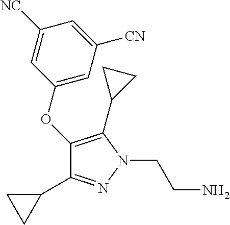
C1(OC2=CC([CN])=CC([NC])=C2)=C(C2CC2)N(CCN)N=C1C1CC1
